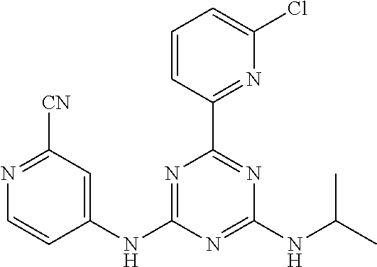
C1(NC2=NC(C3=NC(Cl)=CC=C3)=NC(NC(C)C)=N2)=CC([CN])=NC=C1
